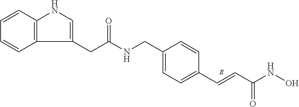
C1=C(CNC(CC2=CNC3=C2C=CC=C3)=O)C=CC(C=CC(NO)=O)=C1
